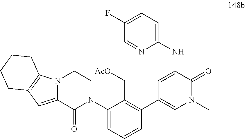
C1(N2CCN3C(=CC4=C3CCCC4)C2=O)=CC=CC(C2=CN(C)C(=O)C(NC3=CC=C(F)C=N3)=C2)=C1C[AcO]
